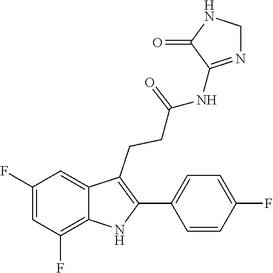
C1(C2=C(CCC(=O)NC3=NCNC3=O)C3=CC(F)=CC(F)=C3N2)=CC=C(F)C=C1
